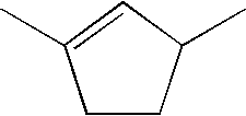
C1CC(C)C=C1C
